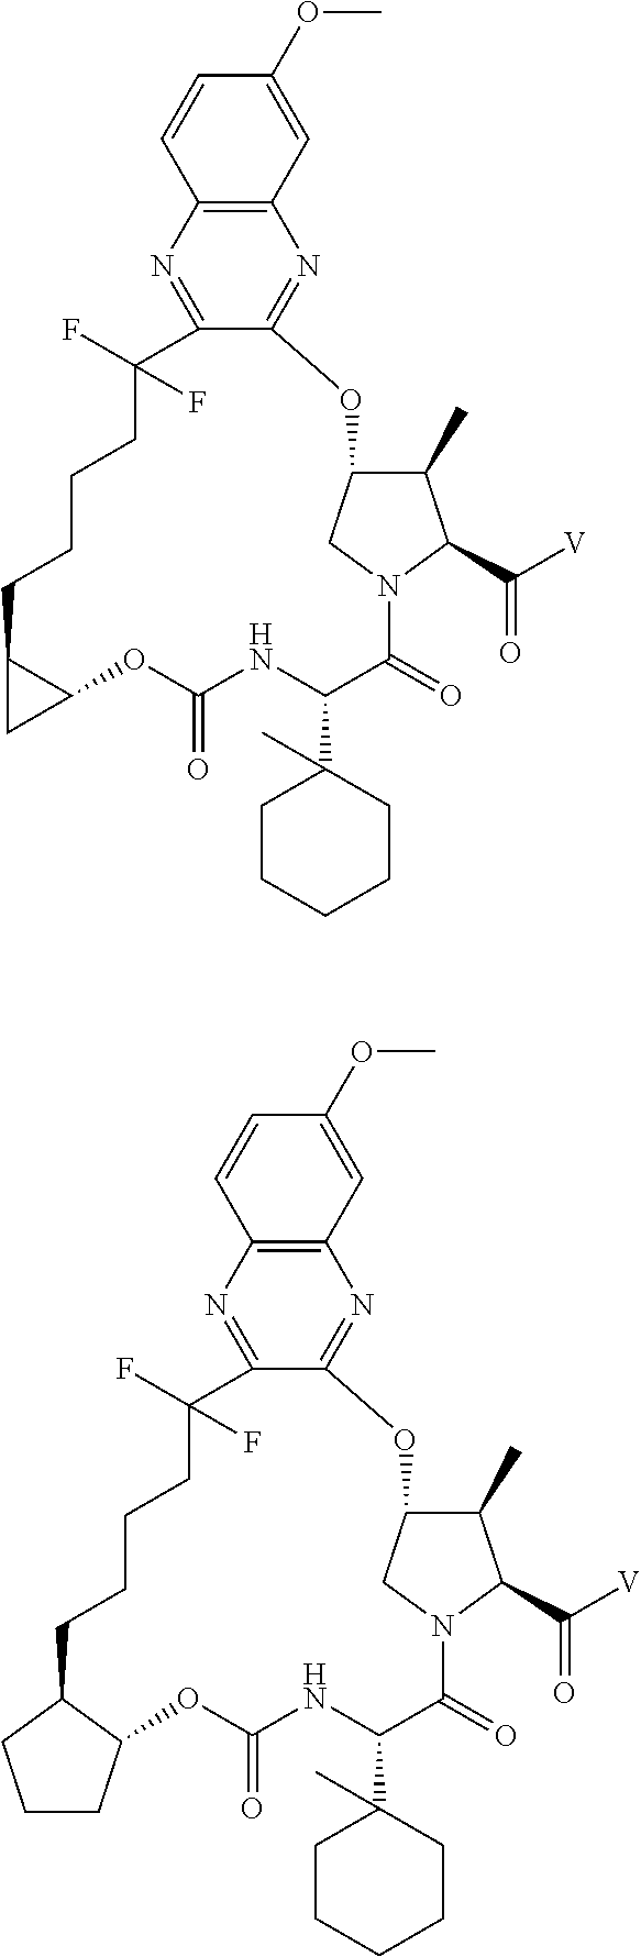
C12=C(N=C3C(=N1)OC1C(C)C(C([V])=O)N(C(=O)C(C4(C)CCCCC4)NC(=O)OC4C(CCCCC3(F)F)C4)C1)C=CC(OC)=C2.C12=C(N=C3C(=N1)OC1C(C)C(C([V])=O)N(C(=O)C(C4(C)CCCCC4)NC(=O)OC4C(CCCCC3(F)F)CCC4)C1)C=CC(OC)=C2
